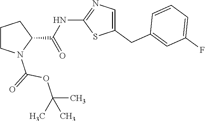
C1(CC2=CC(F)=CC=C2)=CN=C(NC(=O)C2CCCN2C(OC(C)(C)C)=O)S1
